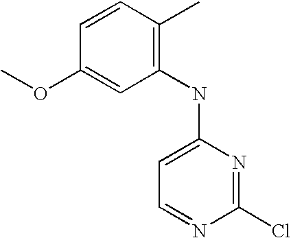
C1(NC2=CC=NC(Cl)=N2)=C(C)C=CC(OC)=C1
